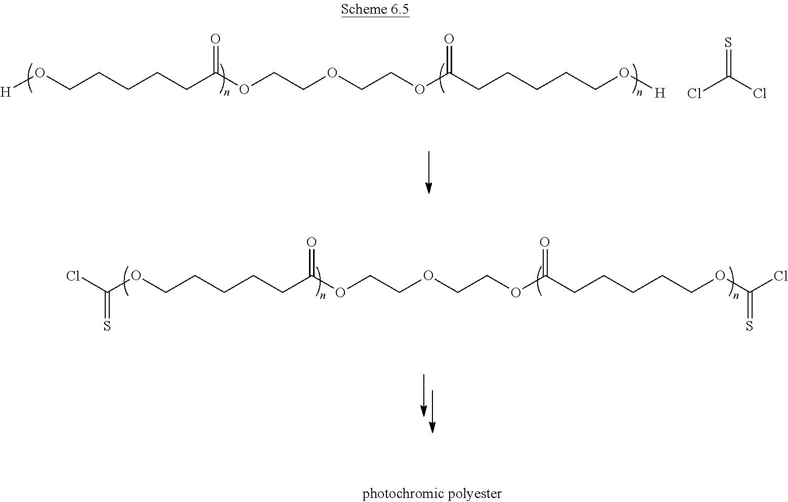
C(OCCCCCC(OCCOCCOC(CCCCCOC(=S)Cl)=O)=O)(=S)Cl.[H]OCCCCCC(OCCOCCOC(CCCCCO[H])=O)=O.ClC(Cl)=S
